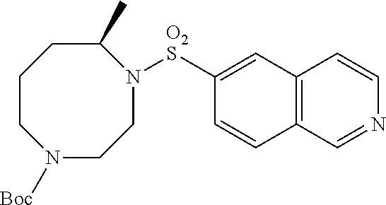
C1([O2S]N2CCN([Boc])CCCC2C)=CC2=C(C=C1)C=NC=C2
